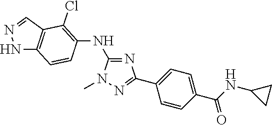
C1(NC2=C(Cl)C3=C(NN=C3)C=C2)=NC(C2=CC=C(C(=O)NC3CC3)C=C2)=NN1C
